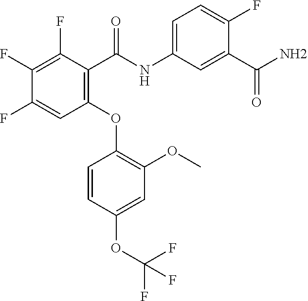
FC1=C(F)C(C(NC2=CC=C(F)C(C(N)=O)=C2)=O)=C(OC2=C(OC)C=C(OC(F)(F)F)C=C2)C=C1F
